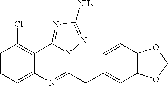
C1=CC(Cl)=C2C(=C1)N=C(CC1=CC3=C(C=C1)OCO3)N1C2=NC(N)=N1
